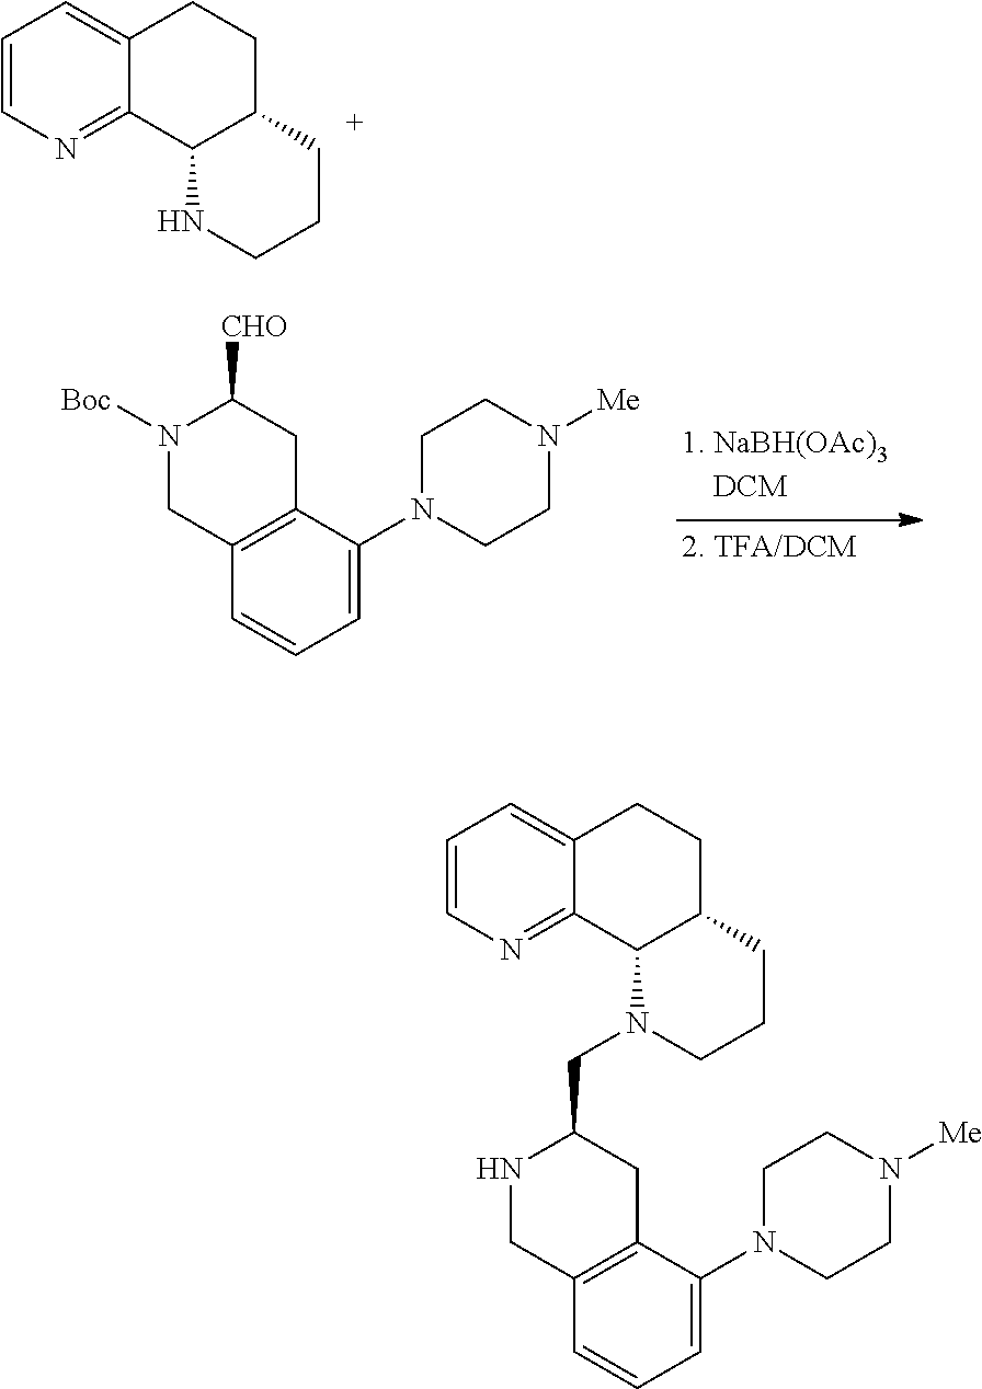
C(C1NCC2=C(C1)C(N1CCN([Me])CC1)=CC=C2)N1C2C3=NC=CC=C3CCC2CCC1.C1=CN=C2C(=C1)CCC1C2NCCC1.C1N([Boc])C([CHO])CC2=C1C=CC=C2N1CCN([Me])CC1
